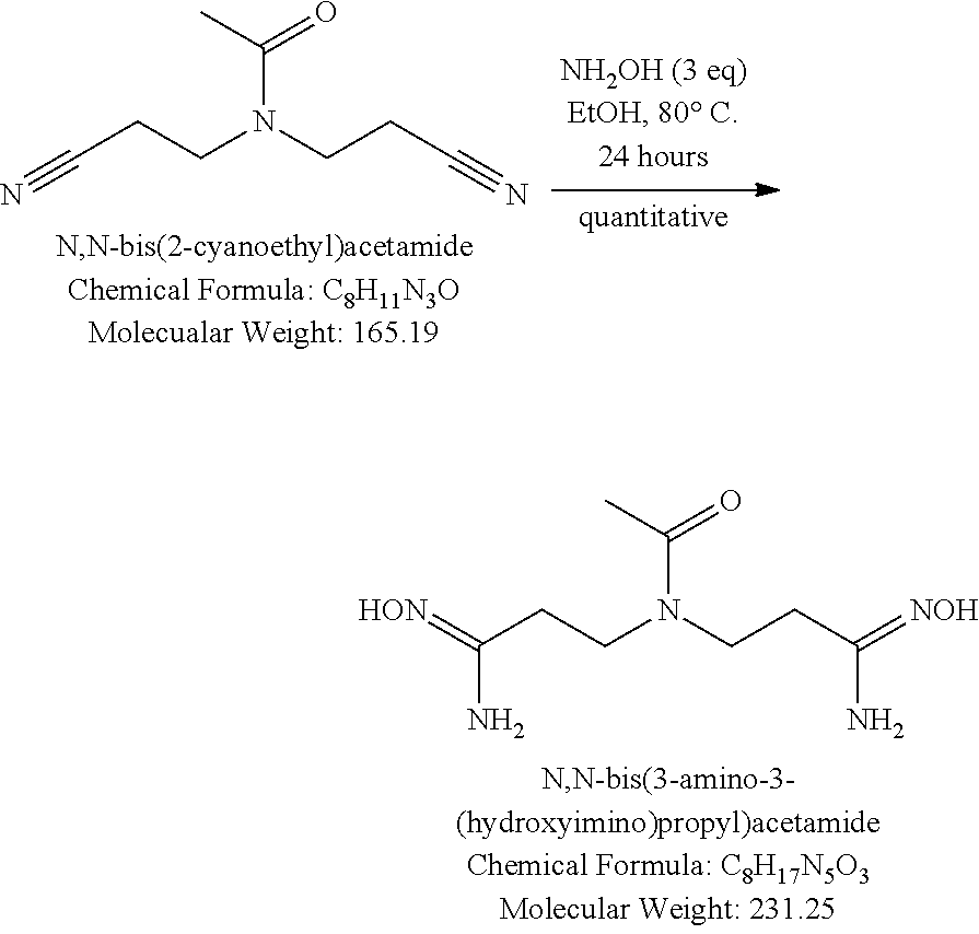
[HON]=C(CCN(CCC(=[NOH])N)C(C)=O)N.N#CCCN(CCC#N)C(C)=O
